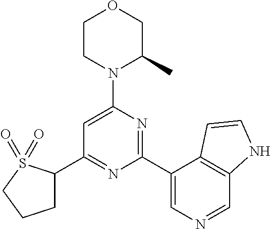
C1(C2=NC(C3=CN=CC4=C3C=CN4)=NC(N3C(C)COCC3)=C2)CCCS1(=O)=O
